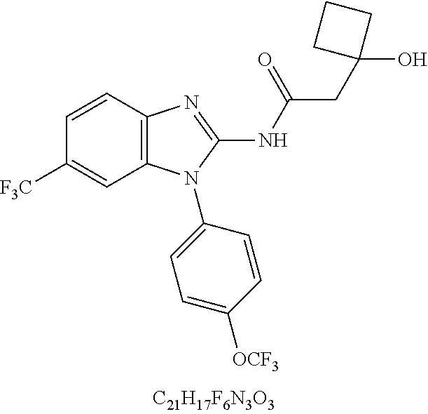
C1=CC2=C(C=C1[CF3])N(C1=CC=C([OCF3])C=C1)C(NC(CC1(O)CCC1)=O)=N2
